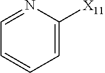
C1=C([X11])N=CC=C1
